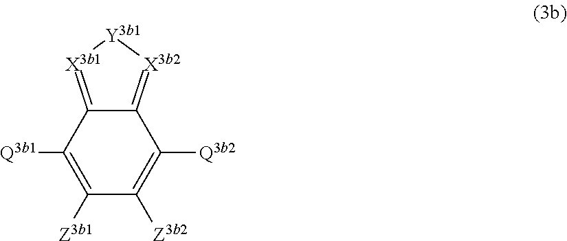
C12=[X3b1][Y3b1][X3b2]=C1C([Q3b2])=C([Z3b2])C([Z3b1])=C2[Q3b1]
